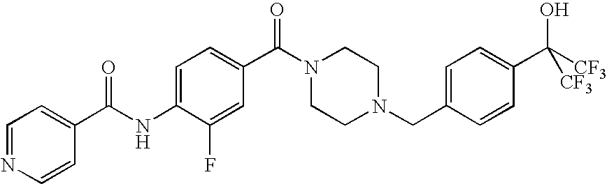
C1=C(NC(C2=CC=NC=C2)=O)C(F)=CC(C(N2CCN(CC3=CC=C(C([CF3])(O)[CF3])C=C3)CC2)=O)=C1
